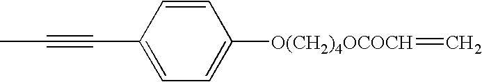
C1(C#CC)=CC=C([O(CH2)4OCOCH]=C)C=C1
